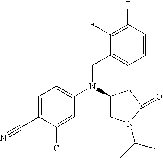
C1=C(C#N)C(Cl)=CC(N(C2CN(C(C)C)C(=O)C2)CC2=CC=CC(F)=C2F)=C1
